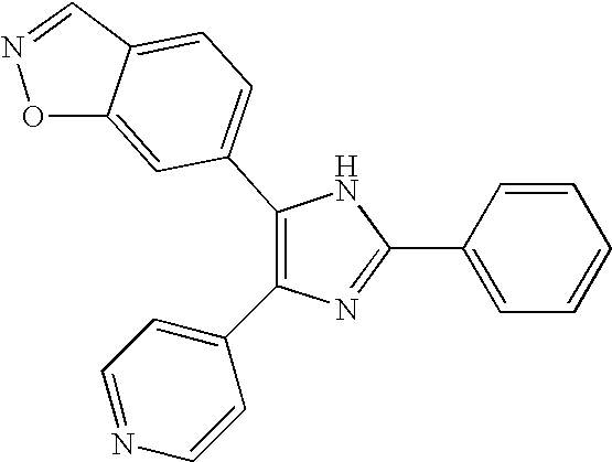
C1(C2=CC=C3C(=C2)ON=C3)=C(C2=CC=NC=C2)N=C(C2=CC=CC=C2)N1
